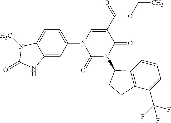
C1=C(N2C(=O)N(C3C4=C(C(C(F)(F)F)=CC=C4)CC3)C(=O)C(C(=O)OCC)=C2)C=C2C(=C1)N(C)C(=O)N2
